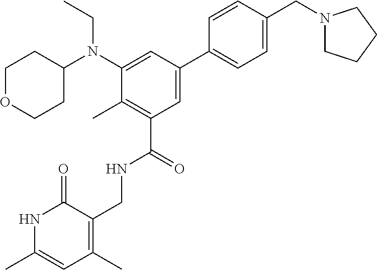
N1C(C)=CC(C)=C(CNC(C2=C(C)C(N(C3CCOCC3)CC)=CC(C3=CC=C(CN4CCCC4)C=C3)=C2)=O)C1=O
